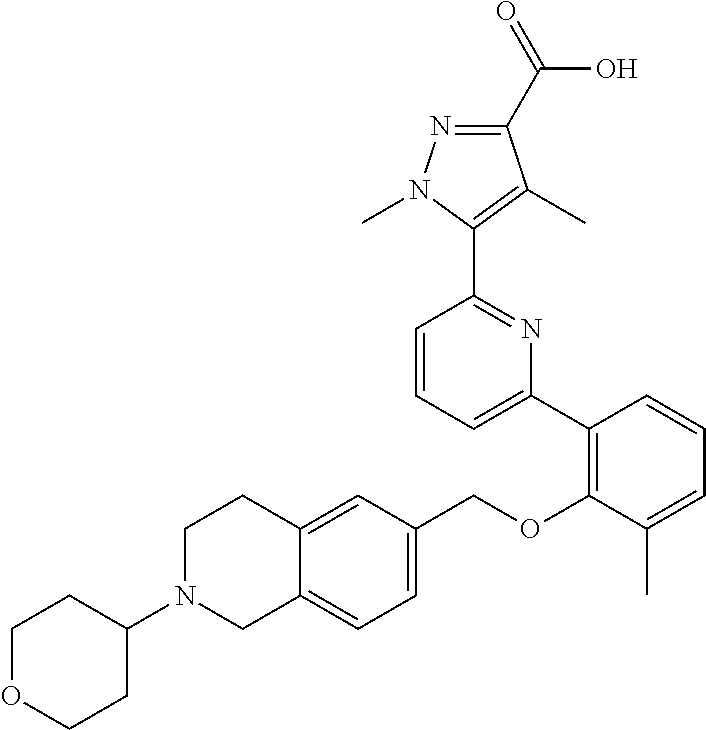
C1(C2=C(OCC3=CC=C4C(=C3)CCN(C3CCOCC3)C4)C(C)=CC=C2)=CC=CC(C2=C(C)C(C(=O)O)=NN2C)=N1
